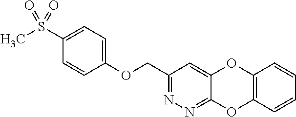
C1(COC2=CC=C(S(C)(=O)=O)C=C2)=NN=C2C(=C1)OC1=C(O2)C=CC=C1
